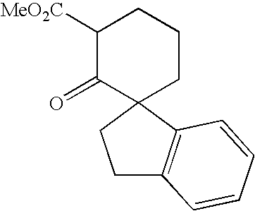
C1C2=C(C3(C1)CCCC([MeO2C])C3=O)C=CC=C2
